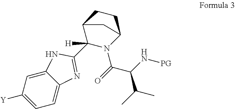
C1=C([Y])C=C2C(=C1)N=C(C1([H])N(C(C(C(C)C)N[PG])=O)C3CCC1C3)N2
